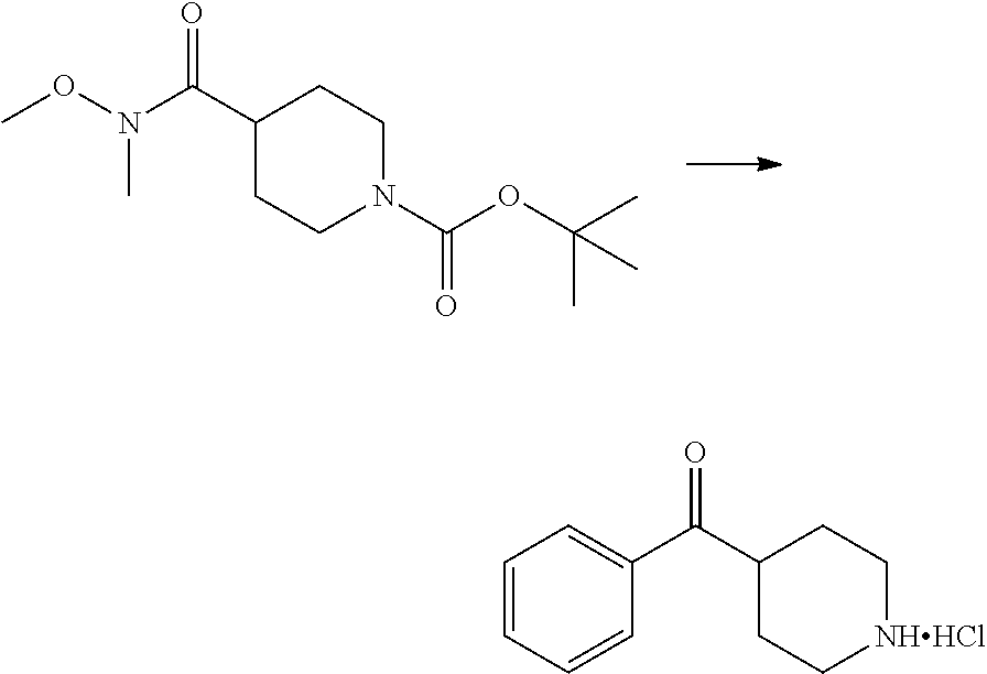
C1(C(N(OC)C)=O)CCN(C(OC(C)(C)C)=O)CC1.C1=CC=CC(C(C2CC[NHHCl]CC2)=O)=C1
